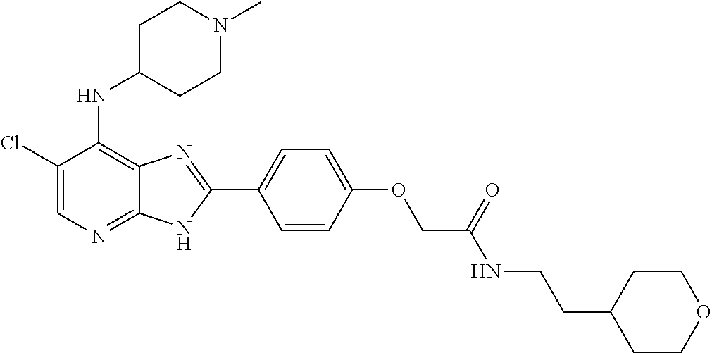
C1(Cl)=CN=C2C(=C1NC1CCN(C)CC1)N=C(C1=CC=C(OCC(NCCC3CCOCC3)=O)C=C1)N2
